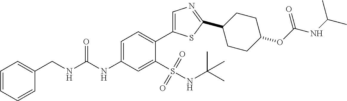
C1(CNC(NC2=CC=C(C3=CN=C(C4CCC(OC(NC(C)C)=O)CC4)S3)C(S(NC(C)(C)C)(=O)=O)=C2)=O)=CC=CC=C1
